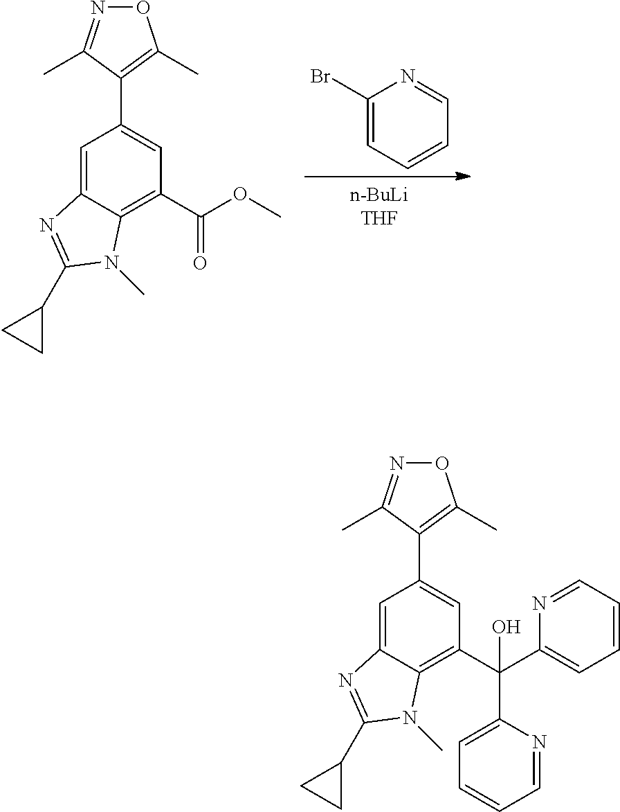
C1(Br)=CC=CC=N1.C12=CC(C3=C(C)ON=C3C)=CC(C(OC)=O)=C1N(C)C(C1CC1)=N2.C12=CC(C3=C(C)ON=C3C)=CC(C(C3=CC=CC=N3)(C3=CC=CC=N3)O)=C1N(C)C(C1CC1)=N2
